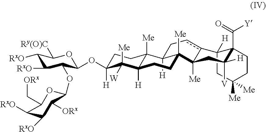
C1C([H])(OC2C(OC3OC(C[ORx])C([RxO])C([RxO])C3[ORx])C([RxO])C([RxO])C([Ry(O)C])O2)C([Me])([W])C2([H])C([Me])(C1)C1([H])C([Me])(C3([Me])c(cC1)C1([H])C(C(=O)[Y])(CCC([Me])([Me])C1)C([H])([V])C3)CC2
